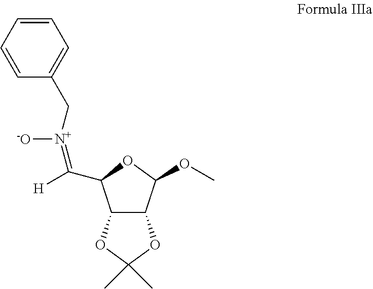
C1=CC=CC(C[N+]([-O])=C([H])C2C3C(C(OC)O2)OC(C)(C)O3)=C1
